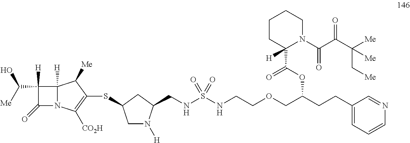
C1([H])(C([Me])O)C(=O)N2C1([H])C([Me])C(SC1CN([H])C(CNS(NCCOCC(CCC3=CC=CN=C3)OC(C3([H])N(C(C(C([Me])(C[Me])[Me])=O)=O)CCCC3)=O)(=O)=O)C1)=C2[CO2H]
